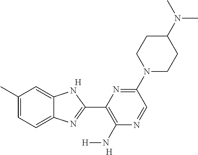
C1(C)=CC=C2C(=C1)NC(C1=C(N[H])N=CC(N3CCC(N(C)C)CC3)=N1)=N2.[H].[H]
